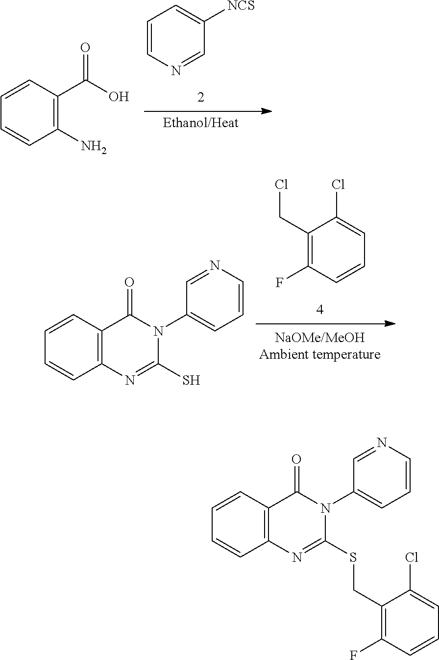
C1=CN=CC([NCS])=C1.C1(N)=C(C(O)=O)C=CC=C1.C1(CCl)=C(F)C=CC=C1Cl.C12=C(C=CC=C1)C(=O)N(C1=CC=CN=C1)C(S)=N2.C12=C(C=CC=C1)C(=O)N(C1=CC=CN=C1)C(SCC1=C(F)C=CC=C1Cl)=N2
